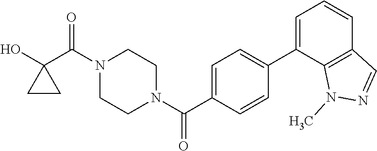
OC1(C(N2CCN(C(=O)C3=CC=C(C4=CC=CC5=C4N(C)N=C5)C=C3)CC2)=O)CC1
